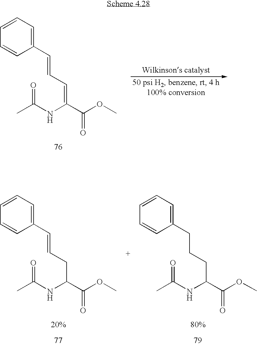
O=C(NC(C(OC)=O)CC=CC1=CC=CC=C1)C.O=C(NC(C(OC)=O)CCCC1=CC=CC=C1)C.O=C(NC(C(OC)=O)=CC=CC1=CC=CC=C1)C
